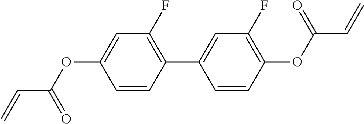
C1(F)=C(C2=CC(F)=C(OC(C=C)=O)C=C2)C=CC(OC(C=C)=O)=C1
